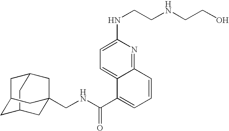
C12CC3CC(C1)CC(CNC(=O)C1=CC=CC4=NC(NCCNCCO)=CC=C41)(C3)C2
